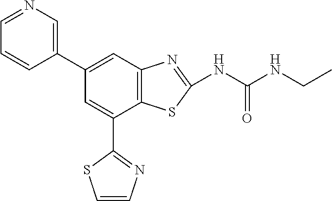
C12=C(C=C(C3=CN=CC=C3)C=C1C1=NC=CS1)N=C(NC(NCC)=O)S2
